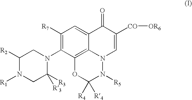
C1([R7])=C(N2CC([R2])N([R1])CC2([R3])[R3])C2=C3C(=C1)C(=O)C([CO][OR6])=CN3N([R5])C([R4])([R4])O2
